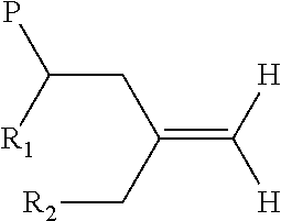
C(=C([H])[H])(C[R2])CC(P)[R1]
